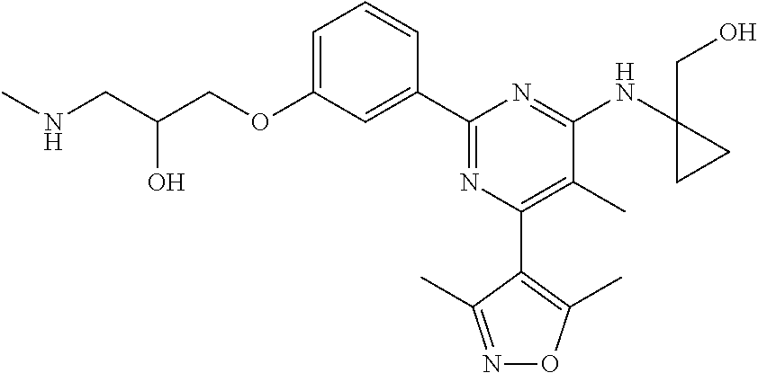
C1=C(OCC(CNC)O)C=C(C2=NC(C3=C(C)ON=C3C)=C(C)C(NC3(CO)CC3)=N2)C=C1
